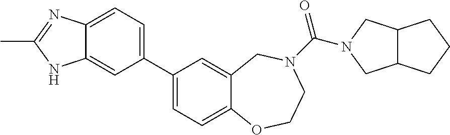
C1(C2=CC=C3C(=C2)NC(C)=N3)=CC=C2C(=C1)CN(C(=O)N1CC3C(C1)CCC3)CCO2
